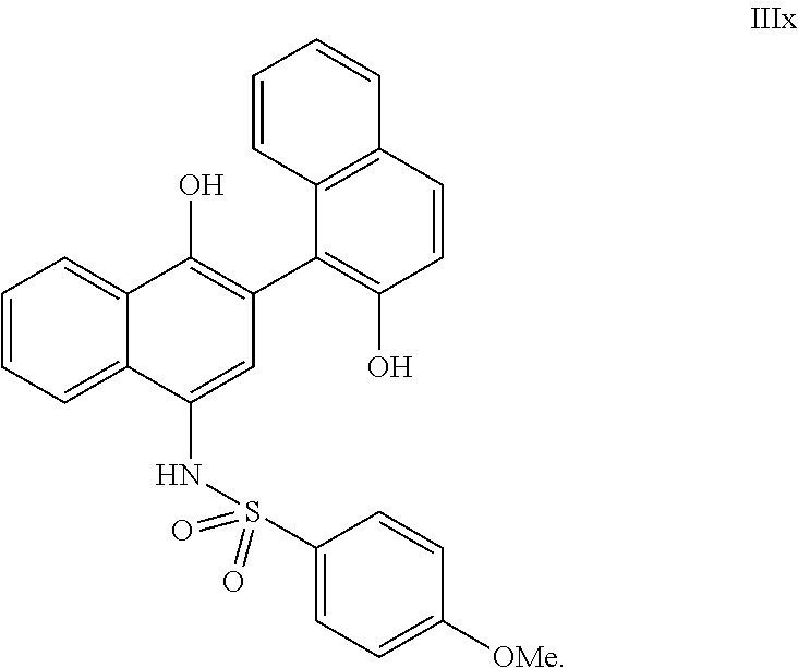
C12=C(C=CC(O)=C1C1=C(O)C3=CC=CC=C3C(NS(=O)(=O)C3=CC=C([OMe])C=C3)=C1)C=CC=C2
